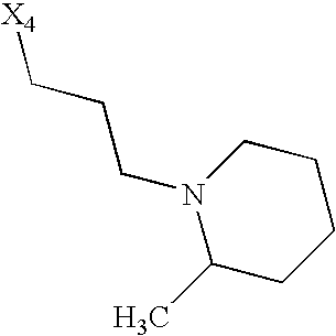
[X4]CCCN1C(C)CCCC1
